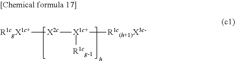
[X1c+]([R1cg-1])([R1c(h+1)X3c-])[X2c][R1cgX1c+]
